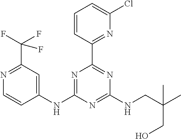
C1(NC2=NC(C3=NC(Cl)=CC=C3)=NC(NCC(CO)(C)C)=N2)=CC(C(F)(F)F)=NC=C1
